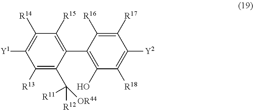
C1([R13])=C(C([R12])([OR44])[R11])C(C2=C(O)C([R18])=C([Y2])C([R17])=C2[R16])=C([R15])C([R14])=C1[Y1]
